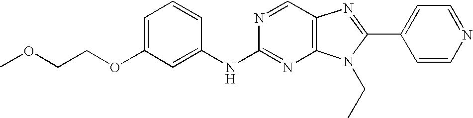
C1=C(OCCOC)C=C(NC2=NC3=C(C=N2)N=C(C2=CC=NC=C2)N3CC)C=C1
